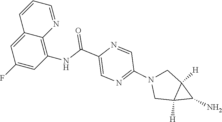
N1(C2=NC=C(C(NC3=C4C(=CC(F)=C3)C=CC=N4)=O)N=C2)CC2([H])C([H])(C1)C2N
